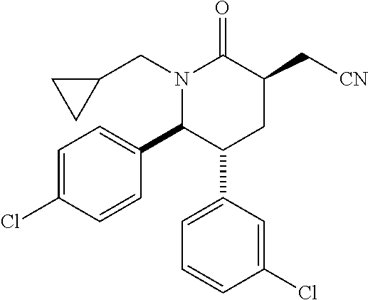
N1(CC2CC2)C(C2=CC=C(Cl)C=C2)C(C2=CC=CC(Cl)=C2)CC(C[CN])C1=O
